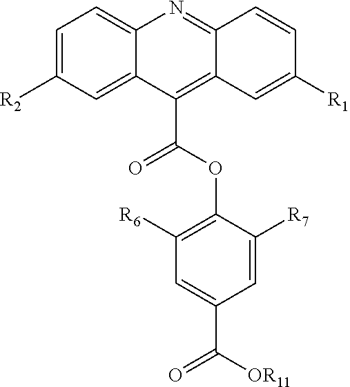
C1=C2C(=CC=C1[R2])N=C1C(=C2C(OC2=C([R6])C=C(C([OR11])=O)C=C2[R7])=O)C=C([R1])C=C1
